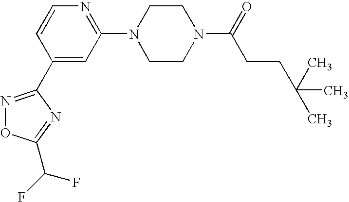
C1(N2CCN(C(=O)CCC(C)(C)C)CC2)=NC=CC(C2=NOC(C(F)F)=N2)=C1
